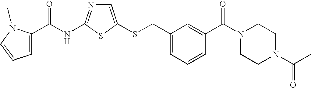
C1=C(SCC2=CC=CC(C(N3CCN(C(=O)C)CC3)=O)=C2)SC(NC(=O)C2=CC=CN2C)=N1
